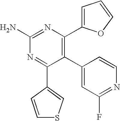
C1(C2=CC(F)=NC=C2)=C(C2=CC=CO2)N=C(N)N=C1C1=CSC=C1
